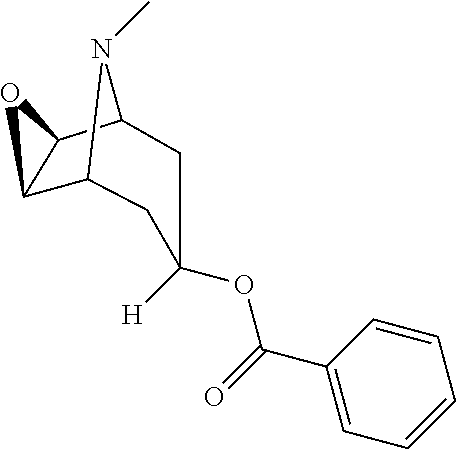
C12C3C(C(N1C)CC([H])(OC(=O)C1=CC=CC=C1)C2)O3
